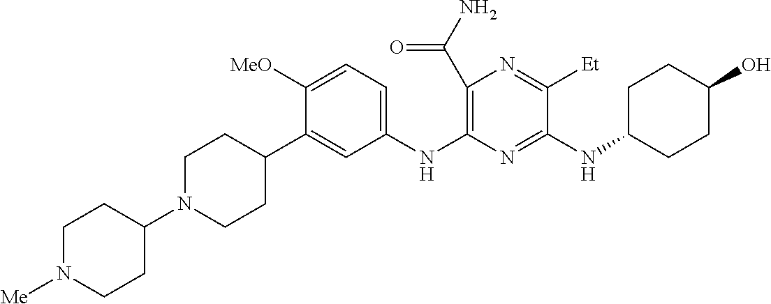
C1(C(N)=O)=C(NC2=CC=C([MeO])C(C3CCN(C4CCN([Me])CC4)CC3)=C2)N=C(NC2CCC(O)CC2)C([Et])=N1
